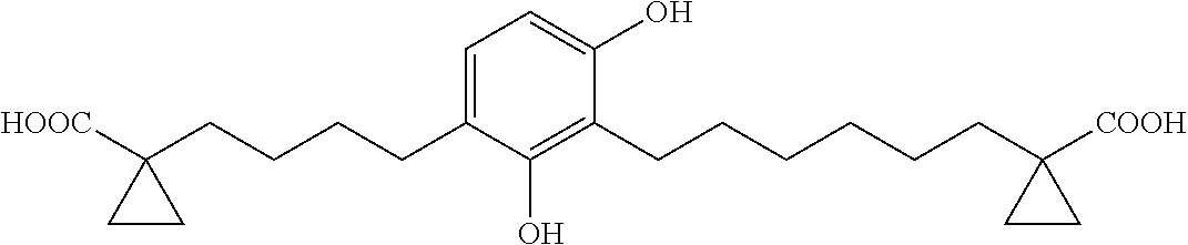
C1=C(CCCCC2([HOOC])CC2)C(O)=C(CCCCCCC2([COOH])CC2)C(O)=C1
